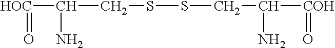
[HOC](C(CSSCC([COH]=O)N)N)=O
